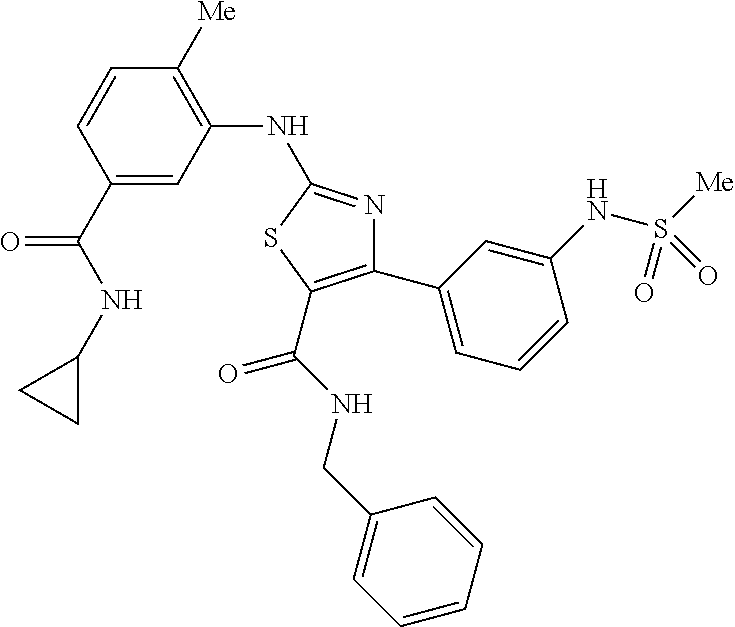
C1(C(NC2CC2)=O)=CC(NC2=NC(C3=CC=CC(NS([Me])(=O)=O)=C3)=C(C(NCC3=CC=CC=C3)=O)S2)=C([Me])C=C1
